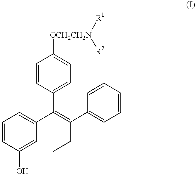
C1=CC(O)=CC(C(=C(CC)C2=CC=CC=C2)C2=CC=C([OCH2CH2N]([R1])[R2])C=C2)=C1
